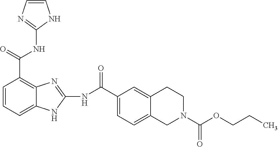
N(C(C1=C2C(=CC=C1)NC(NC(C1=CC=C3C(=C1)CCN(C(OCCC)=O)C3)=O)=N2)=O)C1=NC=CN1
